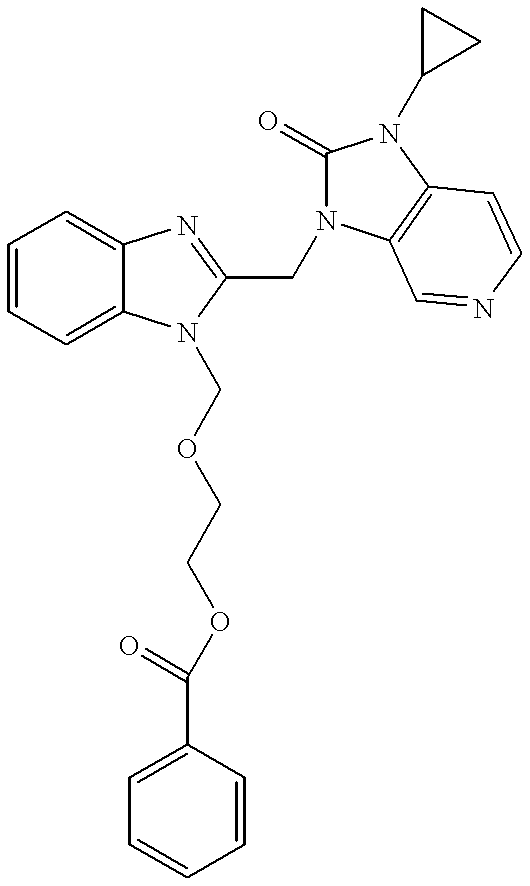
C1=CC=C2C(=C1)N=C(CN1C(=O)N(C3CC3)C3=C1C=NC=C3)N2COCCOC(=O)C1=CC=CC=C1
